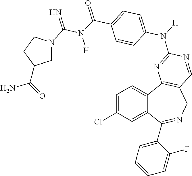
C1=C(Cl)C=C2C(=C1)C1=C(CN=C2C2=CC=CC=C2F)C=NC(N([H])C2=CC=C(C(N(C(=N)N3CC(C(=O)N)CC3)[H])=O)C=C2)=N1
